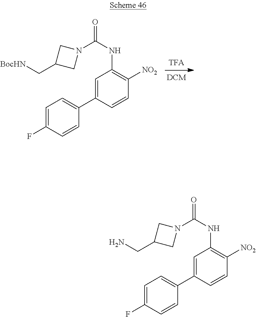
C1=C(F)C=CC(C2=CC(NC(=O)N3CC(C[BocHN])C3)=C([NO2])C=C2)=C1.C1=C(F)C=CC(C2=CC(NC(=O)N3CC(CN)C3)=C([NO2])C=C2)=C1
